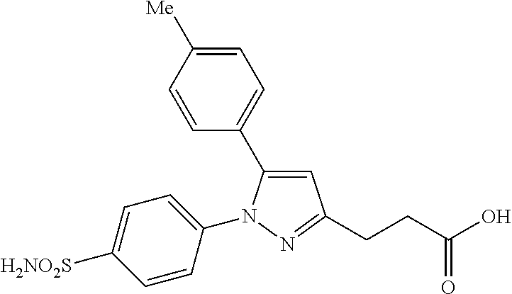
C1=C([Me])C=CC(C2=CC(CCC(O)=O)=NN2C2=CC=C([H2NO2S])C=C2)=C1
